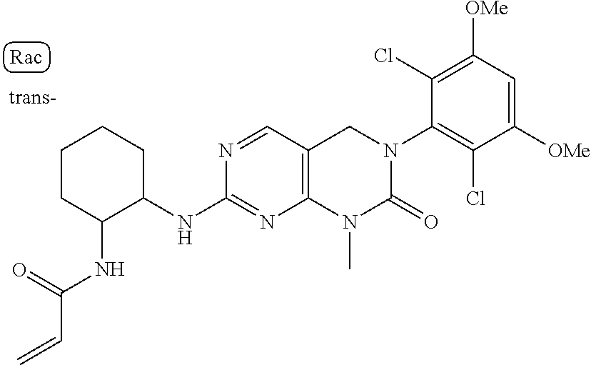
N1=CC2=C(N=C1NC1CCCCC1NC(C=C)=O)N(C)C(=O)N(C1=C(Cl)C([OMe])=CC([OMe])=C1Cl)C2
